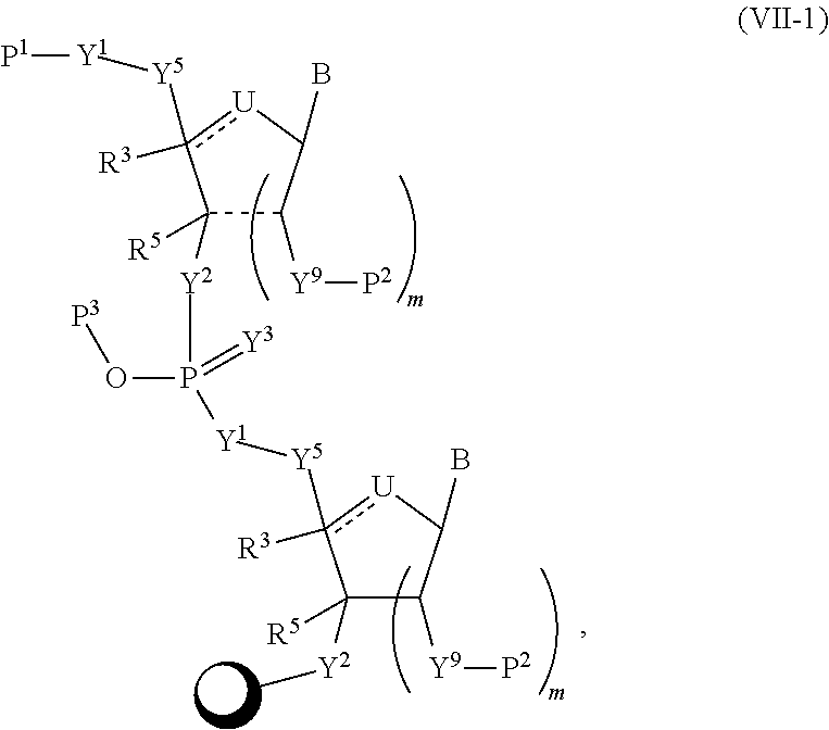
C1([R5])([Y2]P(O[P3])([Y1][Y5]c2([R3])[U]C(B)C([Y9][P2])C2([R5])[Y2]C)=[Y3])C([Y9][P2])C(B)[U]c1([Y5][Y1][P1])[R3]
